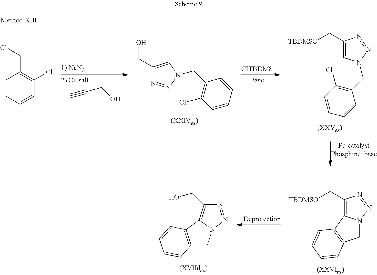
C(CO)#C.OCC1=CN(CC2=C(Cl)C=CC=C2)N=N1.C1(C[TBDMSO])=CN(CC2=C(Cl)C=CC=C2)N=N1.C1=CC=CC(Cl)=C1CCl.C1(C[TBDMSO])=C2N(N=N1)CC1=C2C=CC=C1.C1(CO)=C2N(N=N1)CC1=C2C=CC=C1
